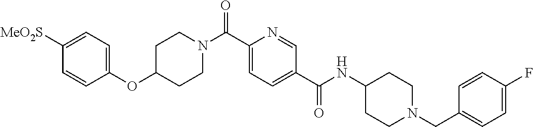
C1CN(C(C2=CC=C(C(=O)NC3CCN(CC4=CC=C(F)C=C4)CC3)C=N2)=O)CCC1OC1=CC=C([MeO2S])C=C1
